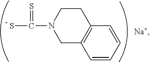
SC(N1CC2=C(CC1)C=CC=C2)=S
